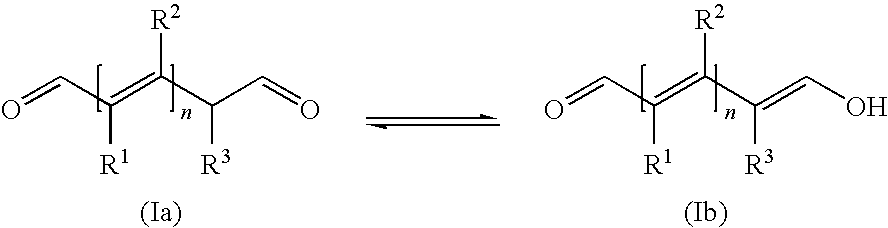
O=CC(=C(C(C=O)[R3])[R2])[R1].O=CC(=C(C(=CO)[R3])[R2])[R1]
